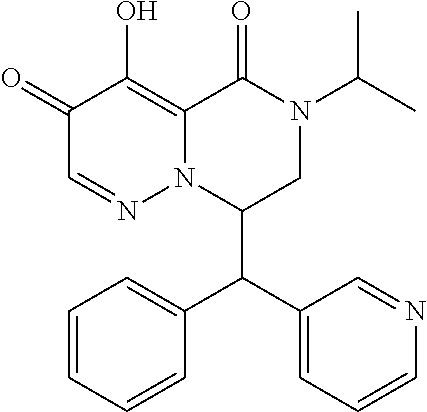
C1=CC=CC(C(C2=CC=CN=C2)C2CN(C(C)C)C(=O)C3=C(O)C(=O)C=NN23)=C1
